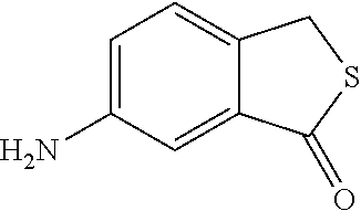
C1=C(N)C=C2C(=C1)CSC2=O
